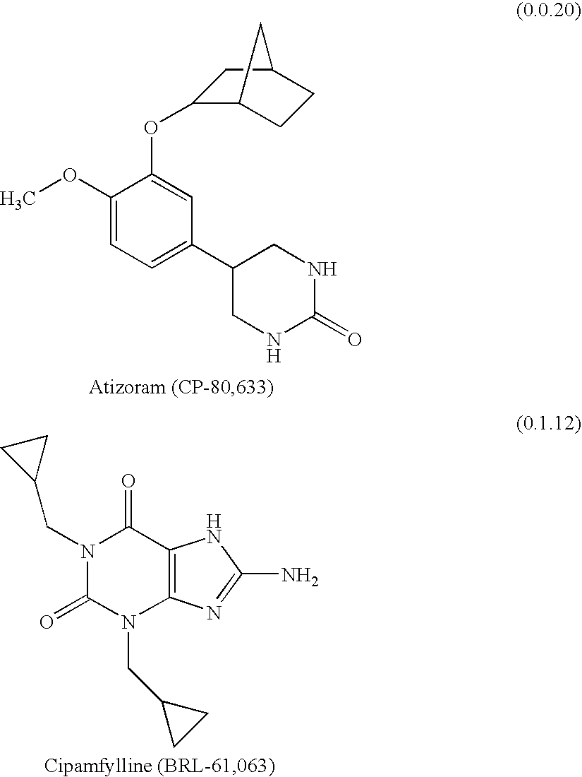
C1(OC)=CC=C(C2CNC(=O)NC2)C=C1OC1C2CCC(C1)C2.N1(CC2CC2)C(=O)N(CC2CC2)C2=C(C1=O)NC(N)=N2
